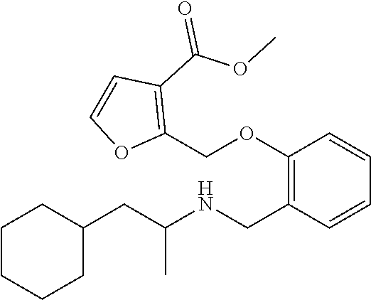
C1(CC(NCC2=C(OCC3=C(C(=O)OC)C=CO3)C=CC=C2)C)CCCCC1
